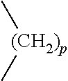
C[(CH2)p]C
